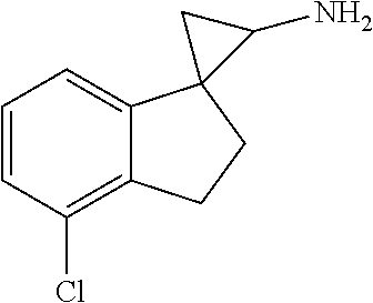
C1=CC(Cl)=C2C(=C1)C1(CC2)C(N)C1
